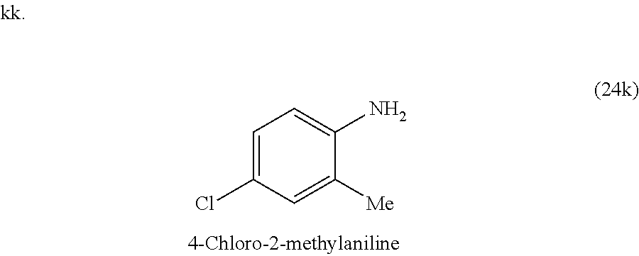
C1=C(Cl)C=C([Me])C(N)=C1
